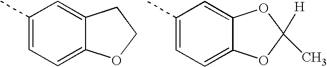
C1(C)=CC=C2C(=C1)CCO2.C1(C)=CC=C2C(=C1)OC([H])(C)O2
